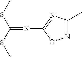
C1(C)=NOC(N=C(SC)SC)=N1
